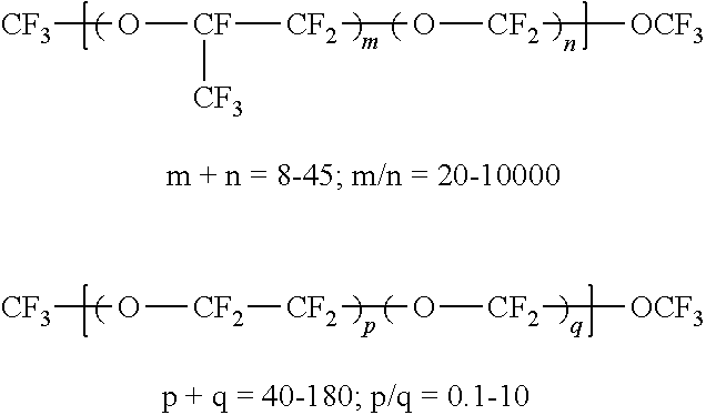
[CF3]O[CF]([CF2]O[CF2][OCF3])[CF3].[CF3]O[CF2][CF2]O[CF2][OCF3]
